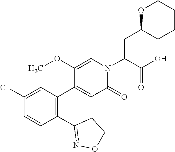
C1(Cl)=CC(C2=CC(=O)N(C(C(O)=O)CC3OCCCC3)C=C2OC)=C(C2=NOCC2)C=C1
